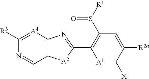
[A1]1=C([X1])C([R2a])=CC(S([R1])=O)=C1C1=NC2=C([A2]1)C=NC([R3])=[A4]2
